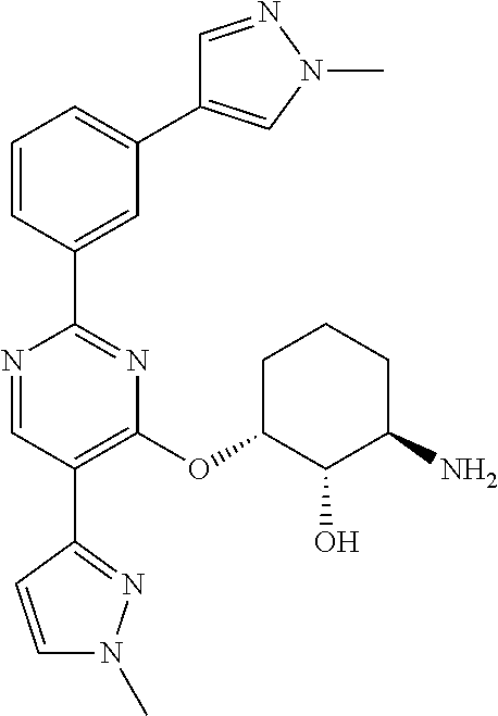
N1=CC(C2=NN(C)C=C2)=C(OC2C(O)C(N)CCC2)N=C1C1=CC(C2=CN(C)N=C2)=CC=C1
